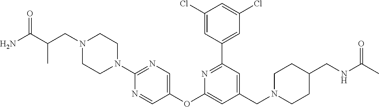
C1(Cl)=CC(C2=NC(OC3=CN=C(N4CCN(CC(C(N)=O)C)CC4)N=C3)=CC(CN3CCC(CNC(C)=O)CC3)=C2)=CC(Cl)=C1
